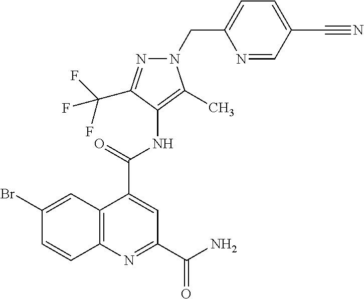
N1=CC(C#N)=CC=C1CN1C(C)=C(NC(C2=CC(C(N)=O)=NC3=C2C=C(Br)C=C3)=O)C(C(F)(F)F)=N1
